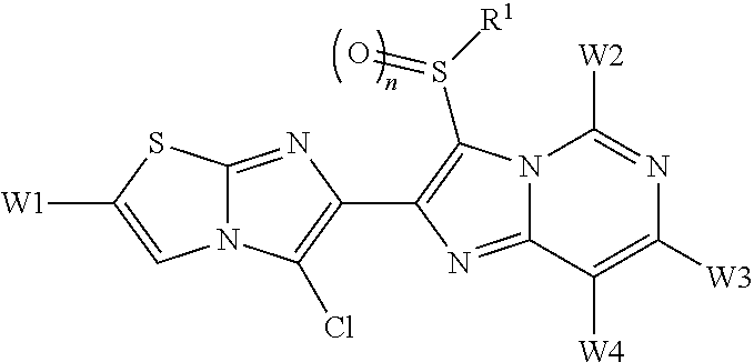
N12C(=NC(C3=C(S([R1])=O)N4C(=N3)C([W4])=C([W3])N=C4[W2])=C1Cl)SC([W1])=C2
